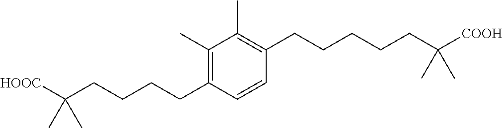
C1(C)=C(CCCCC([HOOC])(C)C)C=CC(CCCCCC([COOH])(C)C)=C1C
